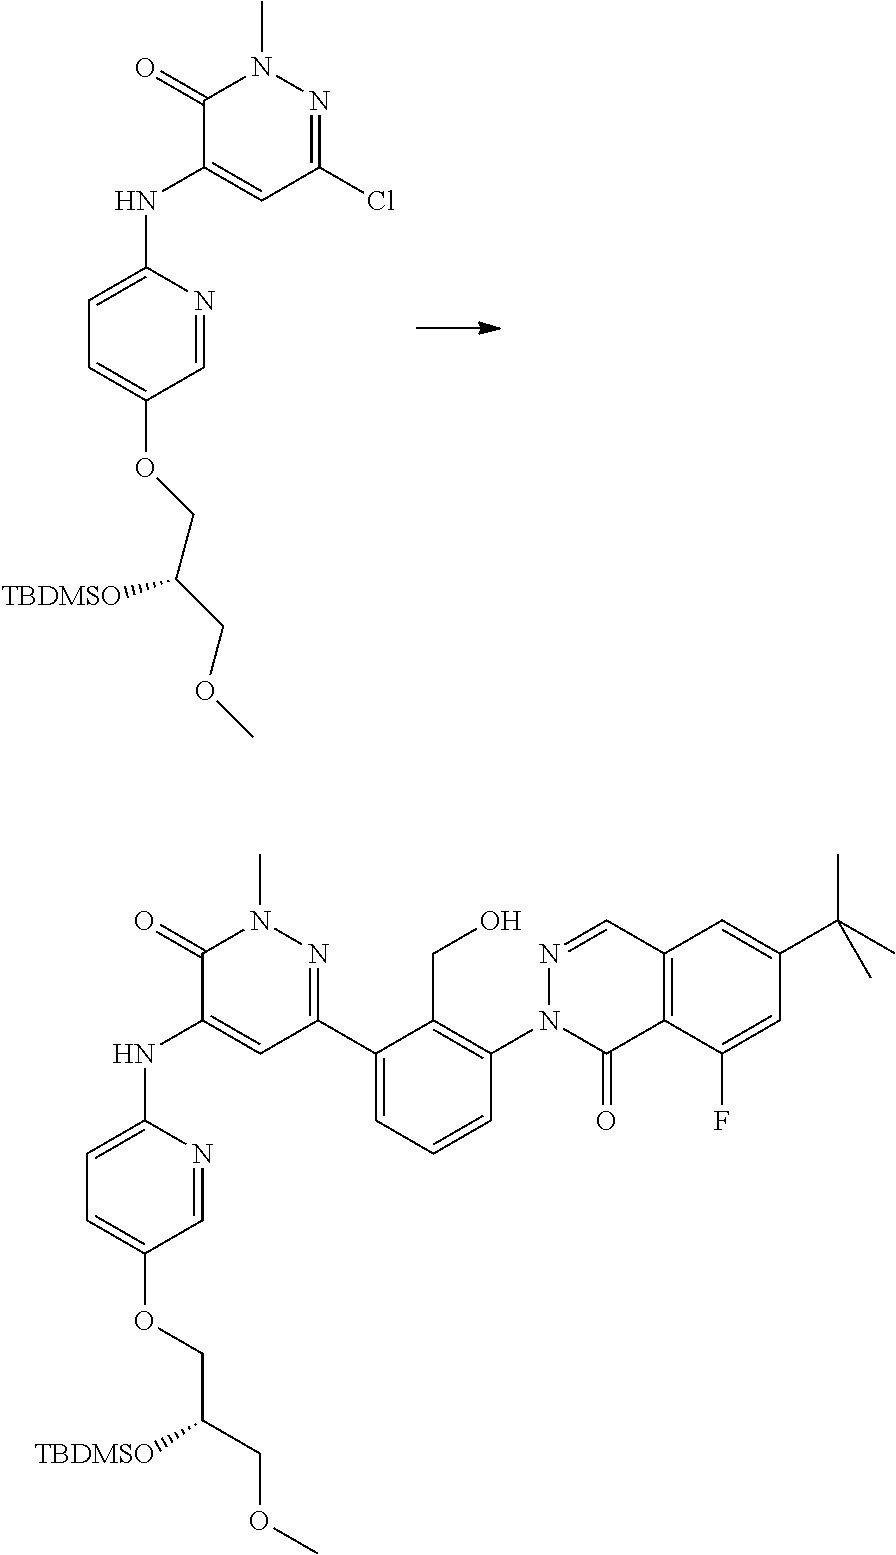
C1(=O)C(NC2=CC=C(OCC(COC)[TBDMSO])C=N2)=CC(Cl)=NN1C.C1(=O)C(NC2=CC=C(OCC([TBDMSO])COC)C=N2)=CC(C2=CC=CC(N3C(=O)C4=C(C=N3)C=C(C(C)(C)C)C=C4F)=C2CO)=NN1C
